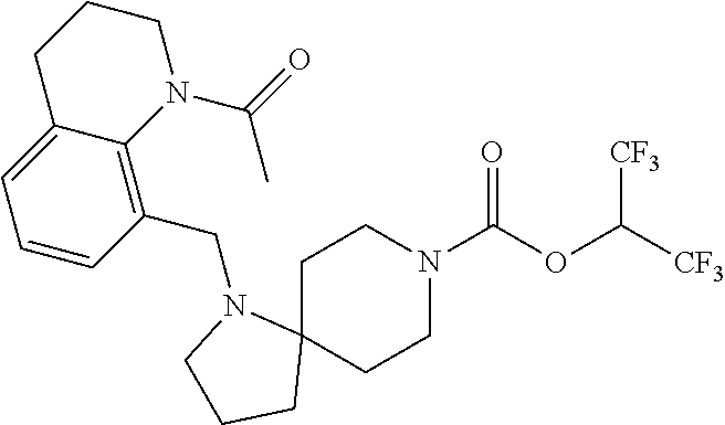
C1C2(CCN(C(OC([CF3])[CF3])=O)C1)N(CC1=C3C(=CC=C1)CCCN3C(=O)C)CCC2
